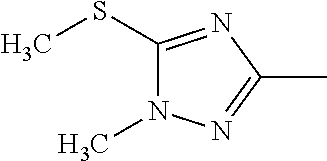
C1(SC)=NC(C)=NN1C
